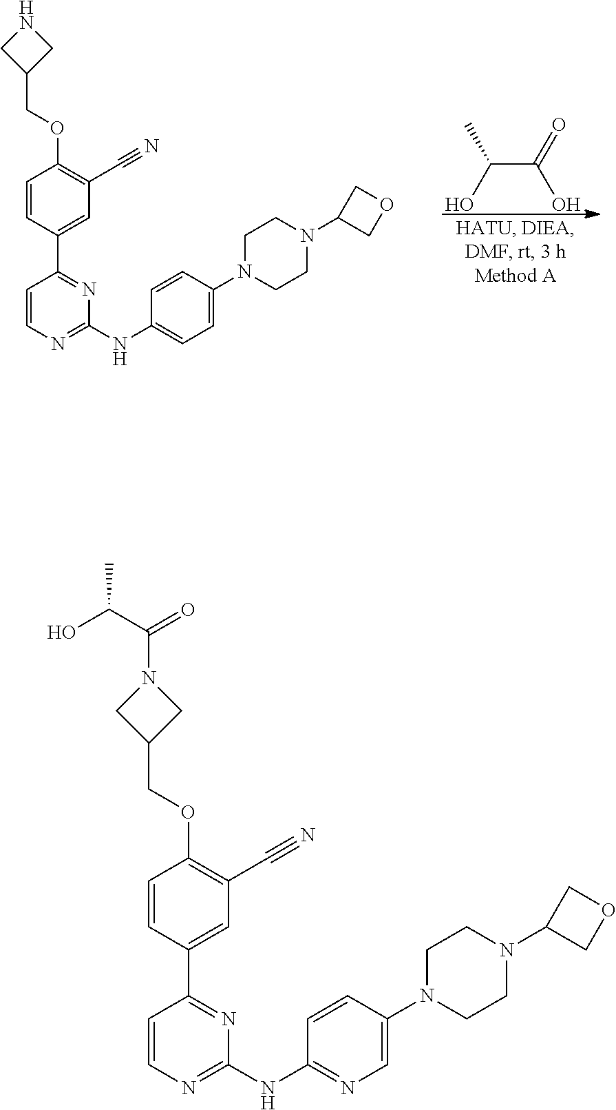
C1=CN=C(NC2=CC=C(N3CCN(C4COC4)CC3)C=C2)N=C1C1=CC(C#N)=C(OCC2CNC2)C=C1.C(C(=O)O)(C)O.C1=CN=C(NC2=NC=C(N3CCN(C4COC4)CC3)C=C2)N=C1C1=CC(C#N)=C(OCC2CN(C(=O)C(C)O)C2)C=C1
